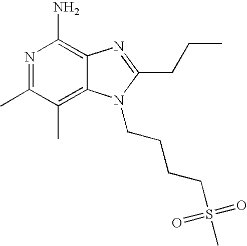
C12=C(C)C(C)=NC(N)=C1N=C(CCC)N2CCCCS(C)(=O)=O
